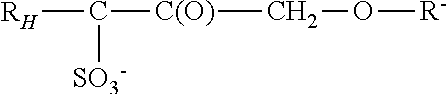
[RH]C([SO3-])[C(O)]CO[R-]
